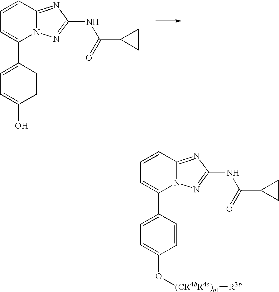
C1=CC2=NC(NC(C3CC3)=O)=NN2C(C2=CC=C(O)C=C2)=C1.C1=CC2=NC(NC(C3CC3)=O)=NN2C(C2=CC=C(O[(CR4bR4c)n1][R3b])C=C2)=C1
